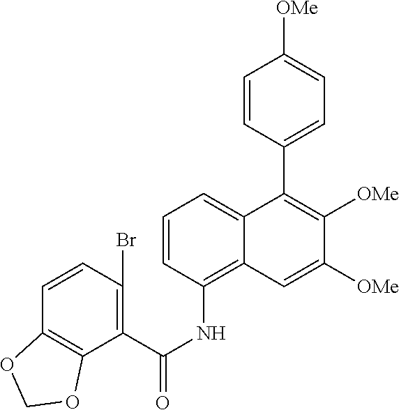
C1=CC(NC(=O)C2=C(Br)C=CC3=C2OCO3)=C2C(=C1)C(C1=CC=C([OMe])C=C1)=C([OMe])C([OMe])=C2
